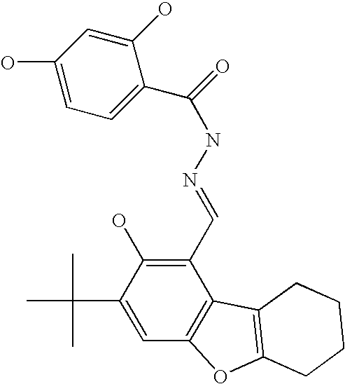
C1(O)=CC=C(C(=O)NN=CC2=C(O)C(C(C)(C)C)=CC3=C2C2=C(O3)CCCC2)C(O)=C1
